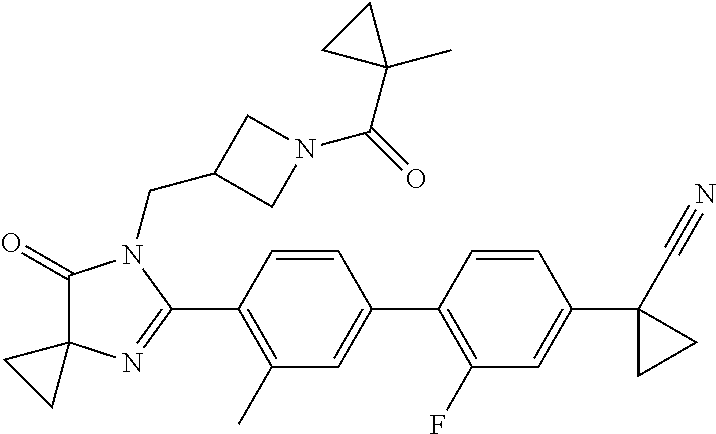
C1(=O)C2(N=C(C3=C(C)C=C(C4=C(F)C=C(C5(C#N)CC5)C=C4)C=C3)N1CC1CN(C(=O)C3(C)CC3)C1)CC2
